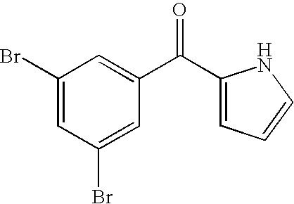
C1(C(C2=CC(Br)=CC(Br)=C2)=O)=CC=CN1
